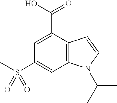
C1(S(C)(=O)=O)=CC2=C(C(C(O)=O)=C1)C=CN2C(C)C
